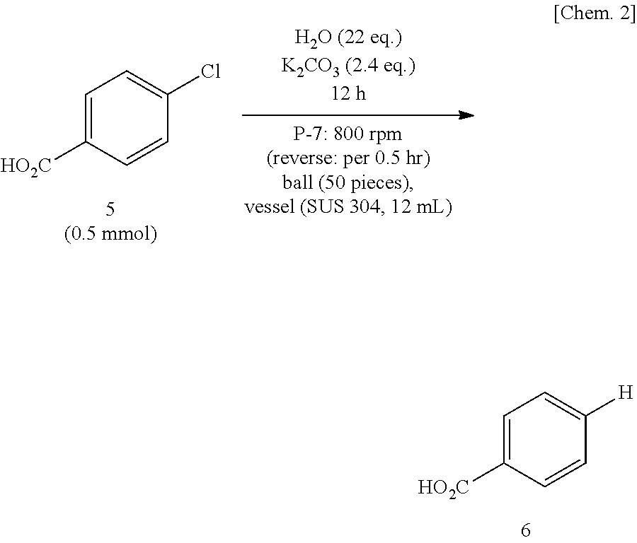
C1=C([HO2C])C=CC([H])=C1.C1=C([HO2C])C=CC(Cl)=C1
